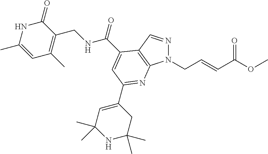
N1C(C)=CC(C)=C(CNC(=O)C2=CC(C3=CC(C)(C)NC(C)(C)C3)=NC3=C2C=NN3CC=CC(OC)=O)C1=O
